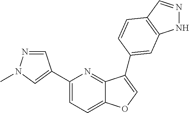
C1(C2=CN(C)N=C2)=CC=C2C(=N1)C(C1=CC3=C(C=NN3)C=C1)=CO2
